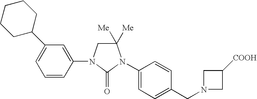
C1N(C2=CC(C3CCCCC3)=CC=C2)C(=O)N(C2=CC=C(CN3CC([COOH])C3)C=C2)C1([Me])[Me]
